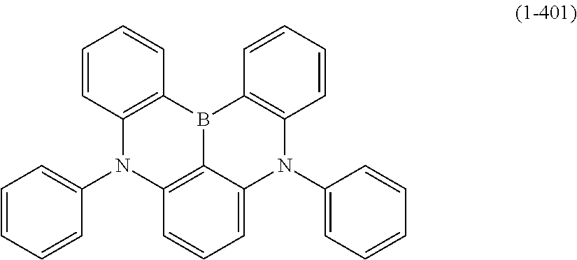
C1=CC=C(N2C3=C4B(C5=C2C=CC=C5)C2=C(N(C5=CC=CC=C5)C4=CC=C3)C=CC=C2)C=C1
